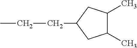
C(CC1CC(C)C(C)C1)C
